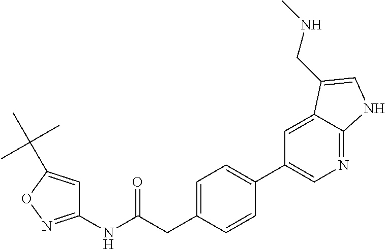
C1=C(CC(NC2=NOC(C(C)(C)C)=C2)=O)C=CC(C2=CN=C3C(=C2)C(CNC)=CN3)=C1
